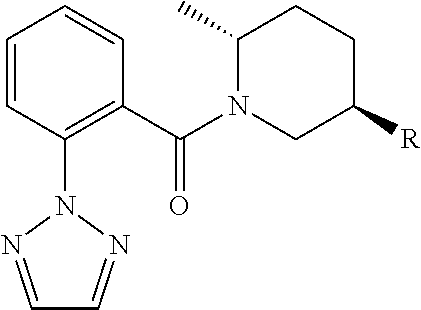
C1(C(N2CC([R])CCC2C)=O)=C(N2N=CC=N2)C=CC=C1
